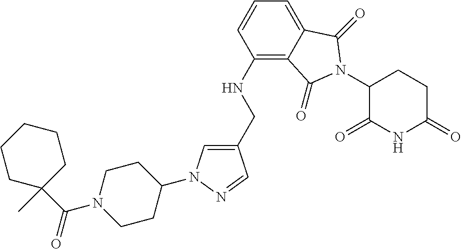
C1(CNC2=C3C(=CC=C2)C(=O)N(C2C(=O)NC(=O)CC2)C3=O)=CN(C2CCN(C(C3(C)CCCCC3)=O)CC2)N=C1
